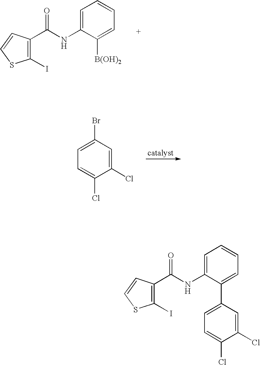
C1(I)=C(C(NC2=CC=CC=C2[B(OH)2])=O)C=CS1.C1(Cl)=CC(Br)=CC=C1Cl.C1(I)=C(C(NC2=CC=CC=C2C2=CC=C(Cl)C(Cl)=C2)=O)C=CS1
